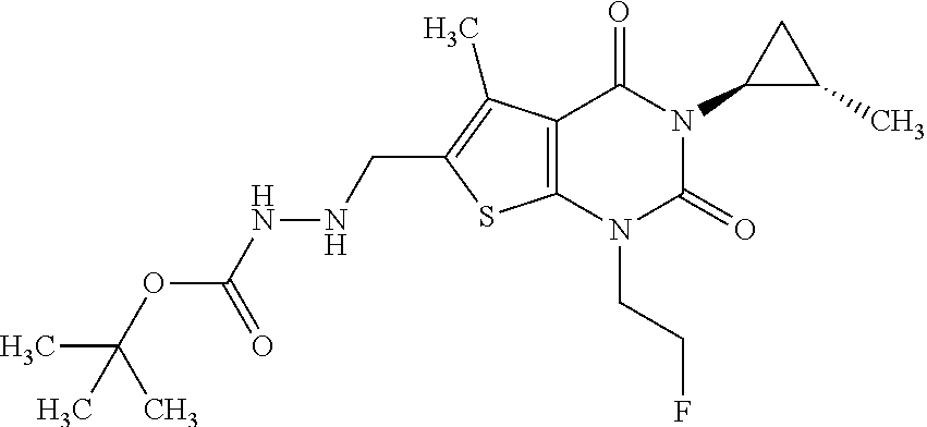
C12=C(N(CCF)C(=O)N(C3C(C)C3)C1=O)SC(CNNC(OC(C)(C)C)=O)=C2C
